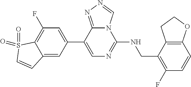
C12=CC(C3=CN=C(NCC4=C(F)C=CC5=C4CCO5)N4C3=NN=C4)=CC(F)=C1S(=O)(=O)C=C2
